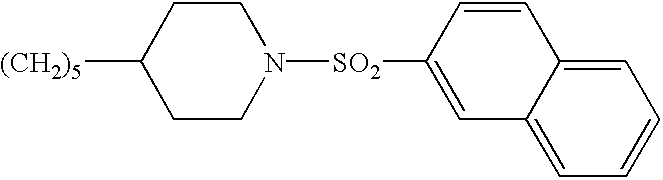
C1CN([SO2]C2=CC3=CC=CC=C3C=C2)CCC1[(CH2)5]
